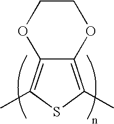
C12=C(C)SC(C)=C1OCCO2
